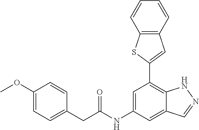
C12=C(C=CC=C1)C=C(C1=C3C(=CC(NC(=O)CC4=CC=C(OC)C=C4)=C1)C=NN3)S2
